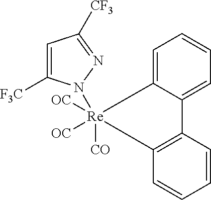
C1=C2C(=CC=C1)C1=C(C=CC=C1)[Re]2(N1C([F3C])=CC([CF3])=N1)([CO])([OC])[OC]
